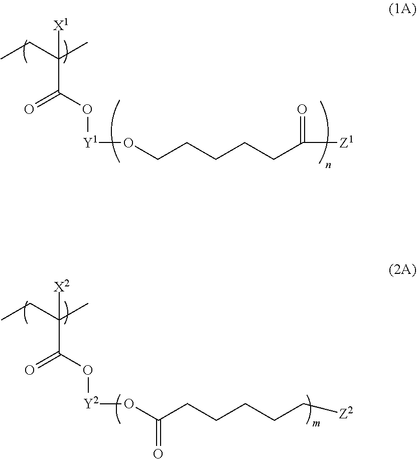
CCC(C)([X1])C(=O)O[Y1]OCCCCCC([Z1])=O.CCC(C)([X2])C(=O)O[Y2]OC(CCCCC[Z2])=O
